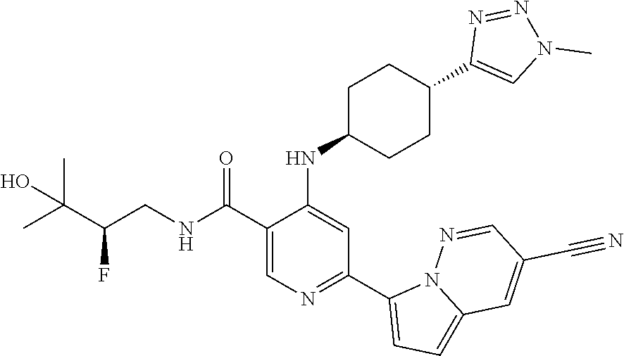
C1(C(NCC(C(C)(C)O)F)=O)=CN=C(C2=CC=C3N2N=CC(C#N)=C3)C=C1NC1CCC(C2=CN(C)N=N2)CC1
